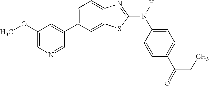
C1(OC)=CN=CC(C2=CC=C3C(=C2)SC(N([H])C2=CC=C(C(=O)CC)C=C2)=N3)=C1
